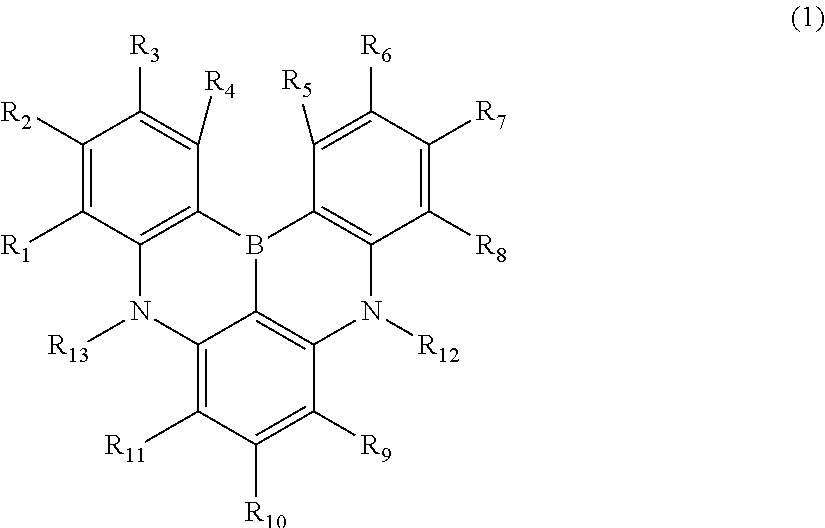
C12=C(N([R13])C3=C([R11])C([R10])=C([R9])C4=C3B1C1=C(N4[R12])C([R8])=C([R7])C([R6])=C1[R5])C([R1])=C([R2])C([R3])=C2[R4]
